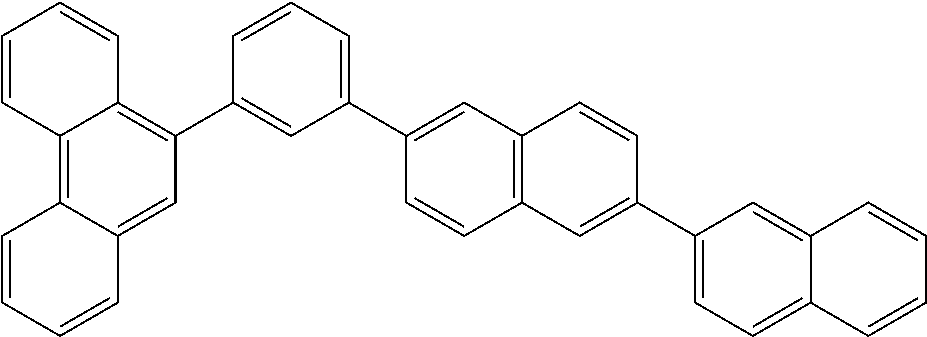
C1=CC=CC2=CC(C3=CC(C4=CC5=C(C=C4)C=C(C4=CC=C6C(=C4)C=CC=C6)C=C5)=CC=C3)=C3C(=C12)C=CC=C3
